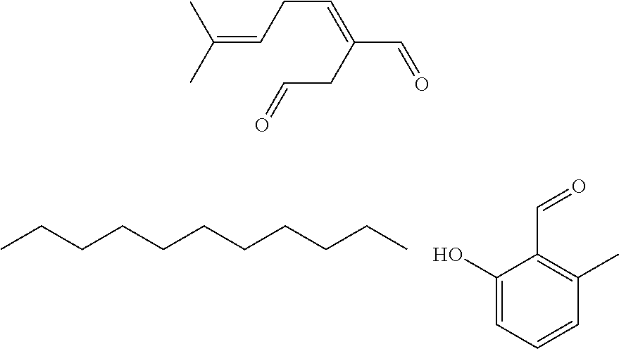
CCCCCCCCCCC.C1(O)=CC=CC(C)=C1C=O.C(CC=C(C)C)=C(CC=O)C=O
